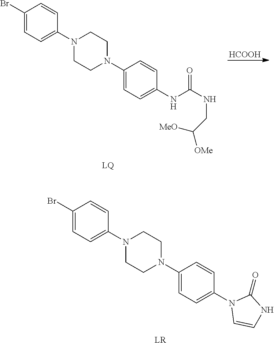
BrC1=CC=C(N2CCN(C3=CC=C(N4C=CNC4=O)C=C3)CC2)C=C1.[LR].[HCOOH].BrC1=CC=C(N2CCN(C3=CC=C(NC(NCC([OMe])[MeO])=O)C=C3)CC2)C=C1.[LQ]
